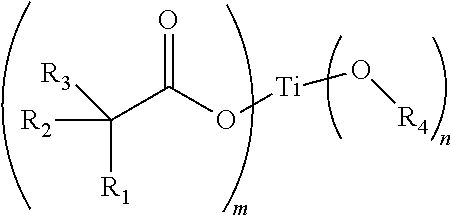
C(C(O[Ti]O[R4])=O)([R1])([R2])[R3]
